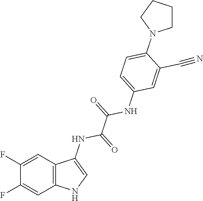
C12=C(C=C(F)C(F)=C1)NC=C2NC(=O)C(=O)NC1=CC=C(N2CCCC2)C(C#N)=C1
